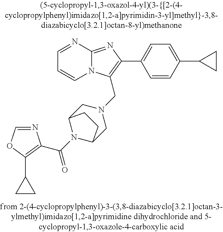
C1=NC2=NC(C3=CC=C(C4CC4)C=C3)=C(CN3CC4N(C(=O)C5=C(C6CC6)OC=N5)C(C3)CC4)N2C=C1
